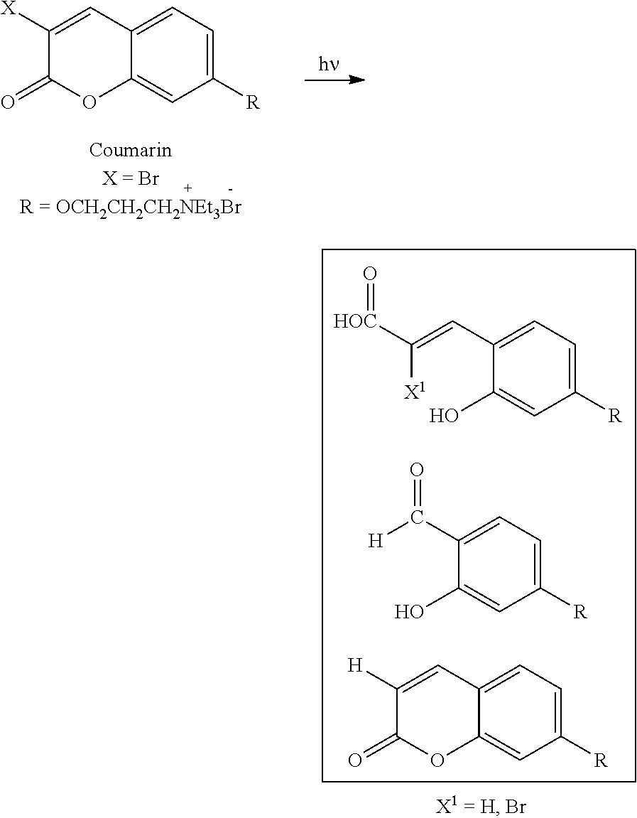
C1([R])=CC=C2C(=C1)OC(=O)C([X])=C2.C1([R])=CC=C(C=C([X1])[HOC]=O)C(O)=C1.C1([R])=CC=C(C([H])=O)C(O)=C1.C1([R])=CC=C2C(=C1)OC(=O)C([H])=C2
